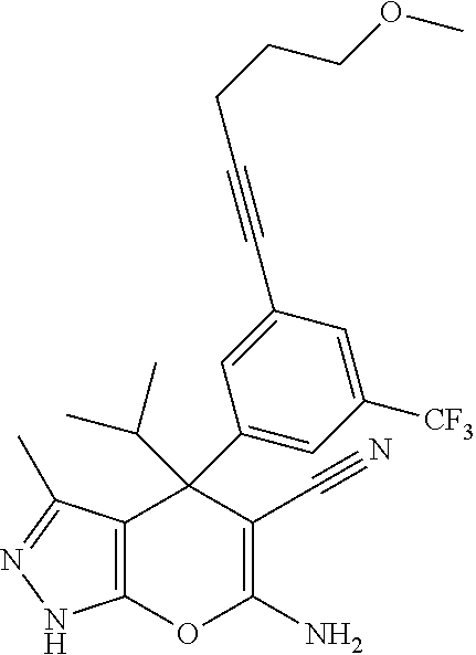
C12=C(C(C)=NN1)C(C1=CC([CF3])=CC(C#CCCCOC)=C1)(C(C)C)C(C#N)=C(N)O2
